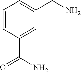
NC(C1=CC(CN)=CC=C1)=O
